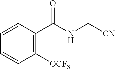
C1(C(NC[CN])=O)=C([OCF3])C=CC=C1
